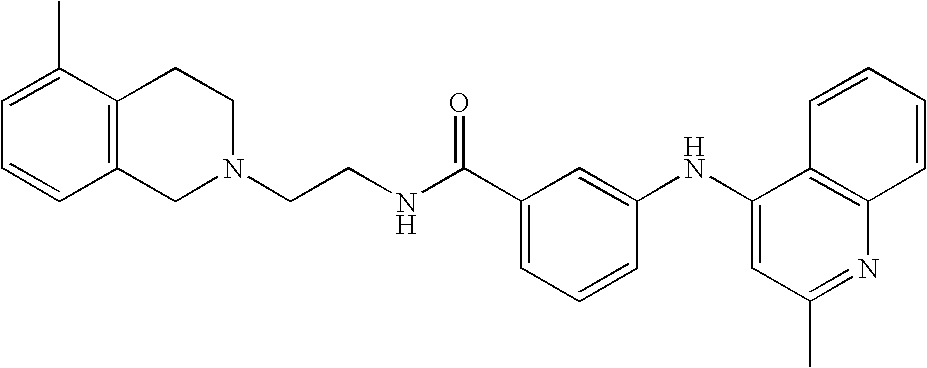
N1(CCNC(C2=CC=CC(NC3=CC(C)=NC4=C3C=CC=C4)=C2)=O)CCC2=C(C1)C=CC=C2C
